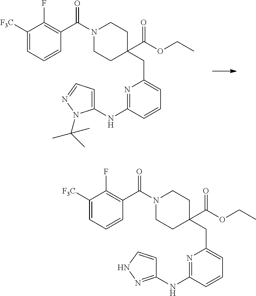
N1=C(NC2=CC=NN2C(C)(C)C)C=CC=C1CC1(C(OCC)=O)CCN(C(C2=C(F)C([F3C])=CC=C2)=O)CC1.N1=C(NC2=NNC=C2)C=CC=C1CC1(C(OCC)=O)CCN(C(C2=C(F)C([F3C])=CC=C2)=O)CC1
